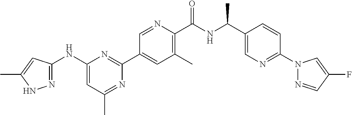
C1(NC2=NNC(C)=C2)=CC(C)=NC(C2=CC(C)=C(C(NC(C3=CN=C(N4N=CC(F)=C4)C=C3)C)=O)N=C2)=N1
